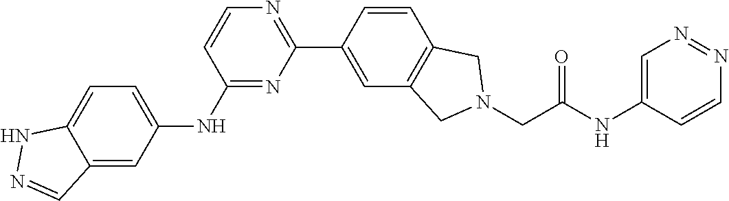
C1=CC(NC2=CC=C3C(=C2)C=NN3)=NC(C2=CC3=C(C=C2)CN(CC(NC2=CN=NC=C2)=O)C3)=N1
